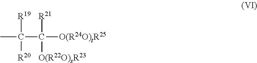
C(C([O(R22O)sR23])([R21])[O(R24O)tR25])([R20])([R19])C
